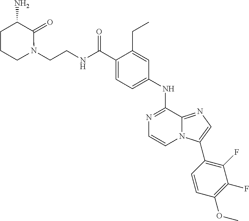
C1(C(NCCN2C(=O)C(N)CCC2)=O)=CC=C(NC2=NC=CN3C2=NC=C3C2=C(F)C(F)=C(OC)C=C2)C=C1CC
